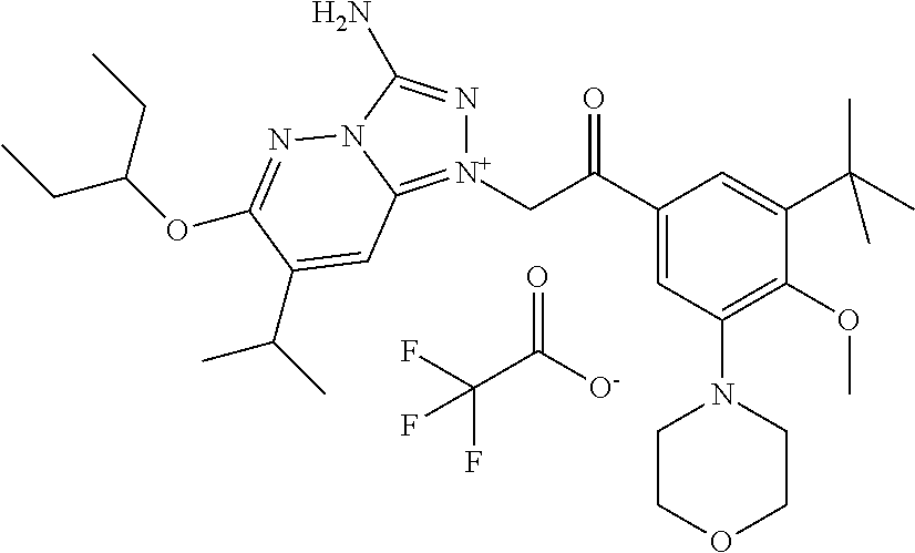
FC(C([O-])=O)(F)F.C(C(C1=CC(N2CCOCC2)=C(OC)C(C(C)(C)C)=C1)=O)[N+]1=C2N(C(N)=N1)N=C(OC(CC)CC)C(C(C)C)=C2
